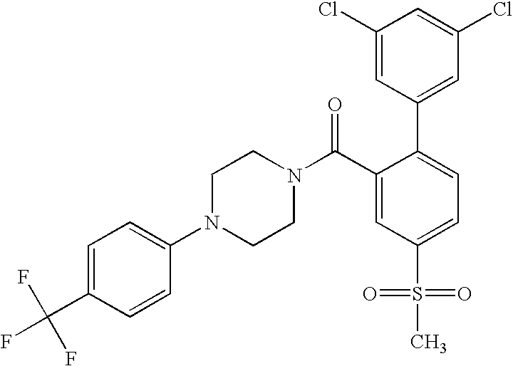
C1(C(F)(F)F)=CC=C(N2CCN(C(C3=CC(S(=O)(=O)C)=CC=C3C3=CC(Cl)=CC(Cl)=C3)=O)CC2)C=C1
